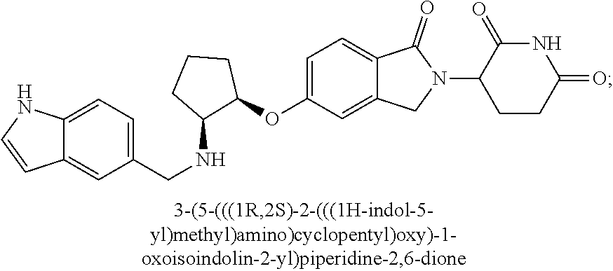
C1=C(OC2CCCC2NCC2=CC=C3C(=C2)C=CN3)C=C2C(=C1)C(=O)N(C1CCC(=O)NC1=O)C2
